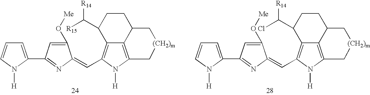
C12=C3N([H])C(C=C4C(O[Me])=CC(C5=CC=CN5[H])=N4)=C1C(C([R15])[R14])CCC2C[(CH2)m]C3.C12=C3N([H])C(C=C4C(O[Me])=CC(C5=CC=CN5[H])=N4)=C1C(C(Cl)[R14])CCC2C[(CH2)m]C3
